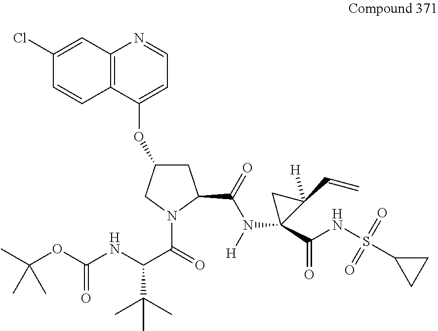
C(OC(NC(C(=O)N1C(C(=O)N([H])C2(C(NS(C3CC3)(=O)=O)=O)C(C=C)([H])C2)CC(OC2=CC=NC3=C2C=CC(Cl)=C3)C1)C(C)(C)C)=O)(C)(C)C
